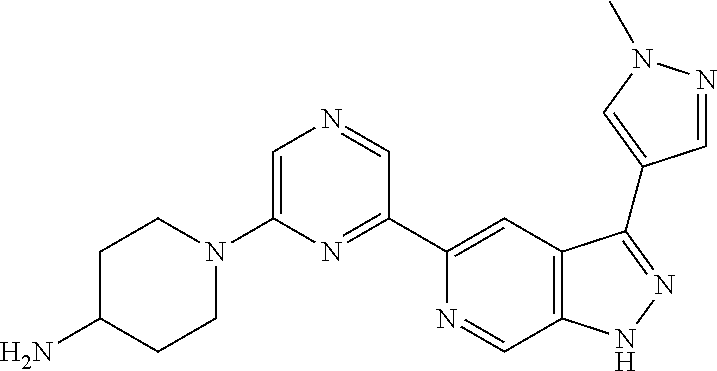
C1(C2=NC(N3CCC(N)CC3)=CN=C2)=CC2=C(C=N1)NN=C2C1=CN(C)N=C1
